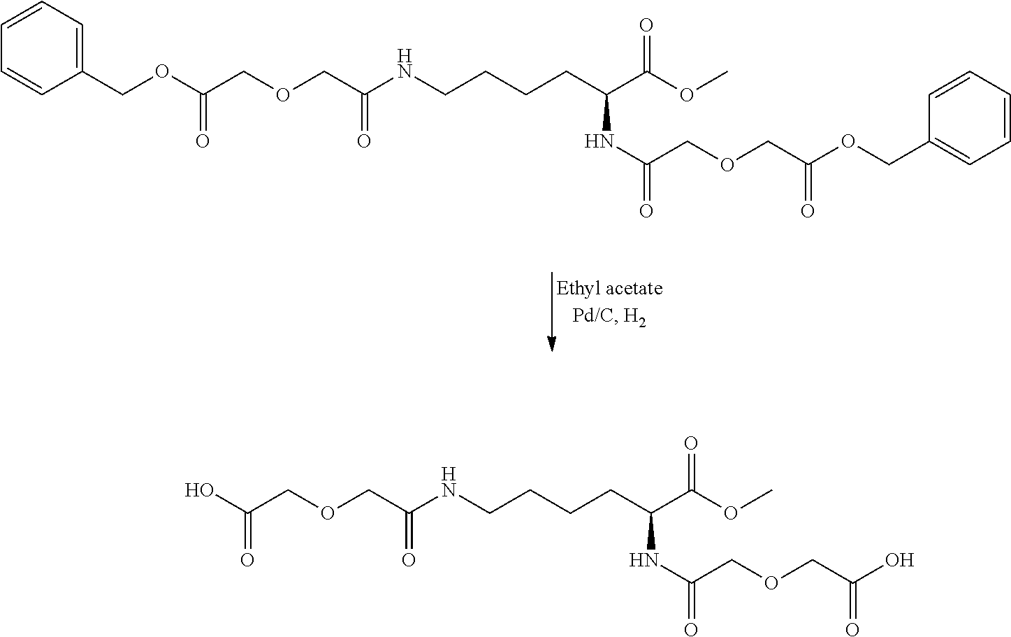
N(C(COCC(O)=O)=O)CCCCC(C(OC)=O)NC(=O)COCC(O)=O.N(C(COCC(OCC1=CC=CC=C1)=O)=O)CCCCC(C(OC)=O)NC(=O)COCC(OCC1=CC=CC=C1)=O
